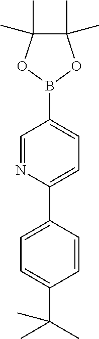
C1(C2=CC=C(B3OC(C)(C)C(C)(C)O3)C=N2)=CC=C(C(C)(C)C)C=C1
